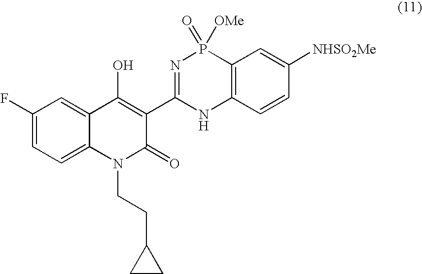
C1(F)=CC=C2C(=C1)C(O)=C(C1=NP(=O)([OMe])C3=C(N1)C=CC([NHSO2Me])=C3)C(=O)N2CCC1CC1
